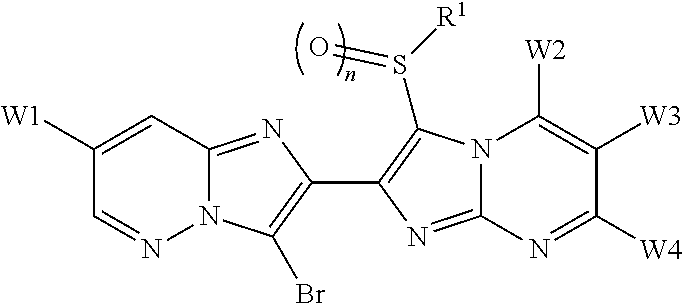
C1([W1])=CC2=NC(C3=C(S([R1])=O)N4C(=N3)N=C([W4])C([W3])=C4[W2])=C(Br)N2N=C1
